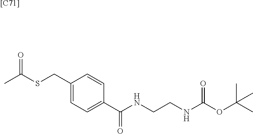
[[C71]].CC(SCC1=CC=C(C(NCCNC(OC(C)(C)C)=O)=O)C=C1)=O
